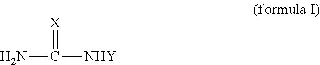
NC([NHY])=[X]
